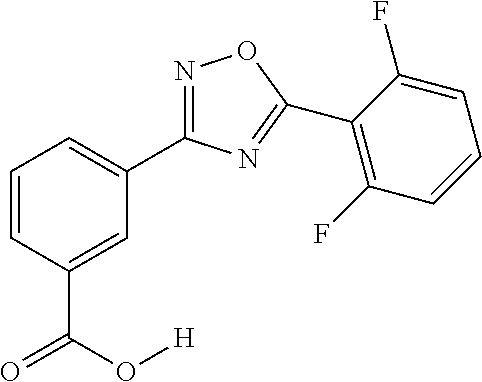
C1=CC(C(O[H])=O)=CC(C2=NOC(C3=C(F)C=CC=C3F)=N2)=C1
